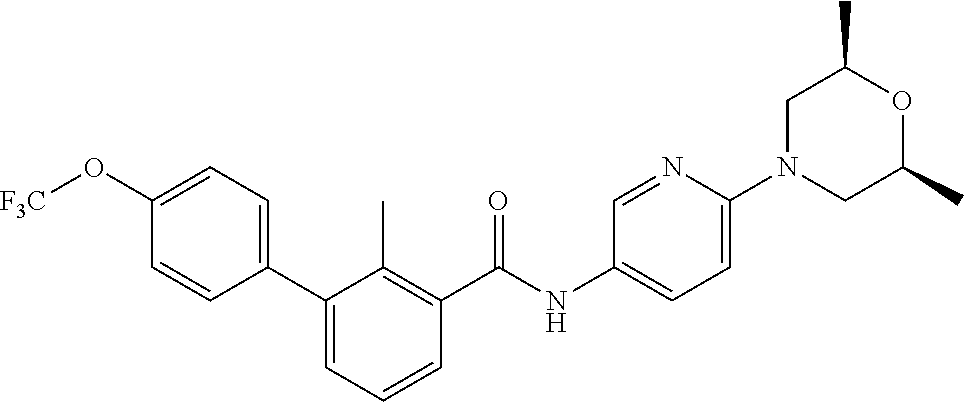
C1(C2=CC=CC(C(NC3=CC=C(N4CC(C)OC(C)C4)N=C3)=O)=C2C)=CC=C(O[F3C])C=C1
